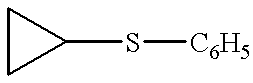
C1CC1S[C6H5]
